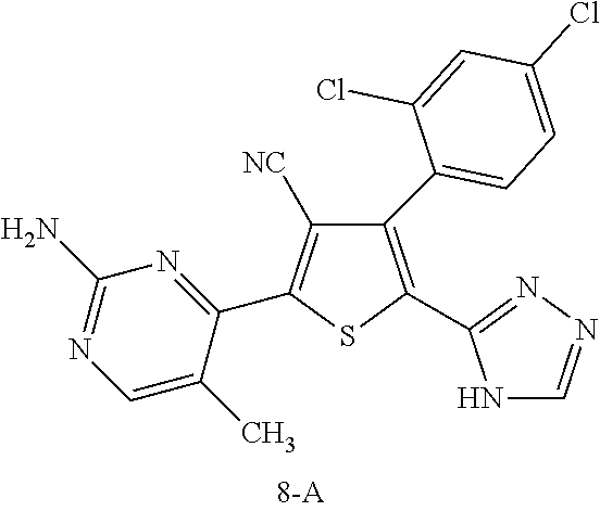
C1(C2=CC=C(Cl)C=C2Cl)=C(C2=NN=CN2)SC(C2=NC(N)=NC=C2C)=C1[NC]
